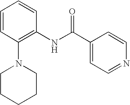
C1=CC(N2CCCCC2)=C(NC(C2=CC=NC=C2)=O)C=C1
